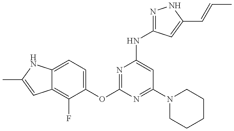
C12=C(F)C(OC3=NC(NC4=NNC(C=CC)=C4)=CC(N4CCCCC4)=N3)=CC=C1NC(C)=C2
